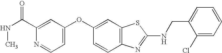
C1(C(NC)=O)=CC(OC2=CC3=C(C=C2)N=C(NCC2=CC=CC=C2Cl)S3)=CC=N1
